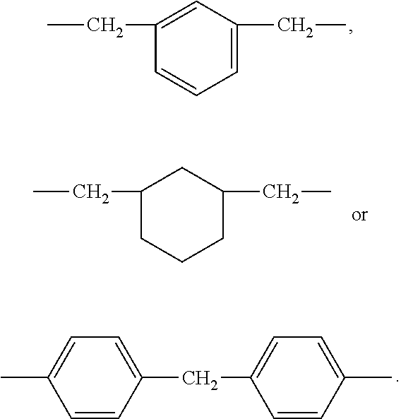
CCC1=CC(CC)=CC=C1.C1=CC(CC2=CC=C(C)C=C2)=CC=C1C.CCC1CC(CC)CCC1
